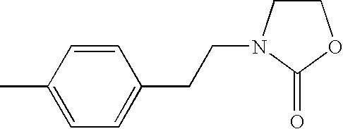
C1=CC(C)=CC=C1CCN1CCOC1=O
